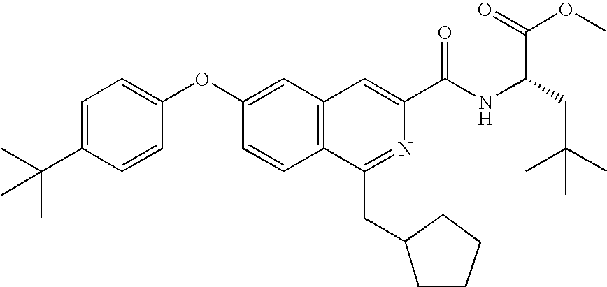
C1=C(C(C)(C)C)C=CC(OC2=CC3=C(C=C2)C(CC2CCCC2)=NC(C(NC(CC(C)(C)C)C(=O)OC)=O)=C3)=C1
